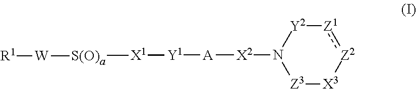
[Z3]1[X3][Z2]:[Z1][Y2]N1[X2][A][Y1][X1][S(O)a][W][R1]
